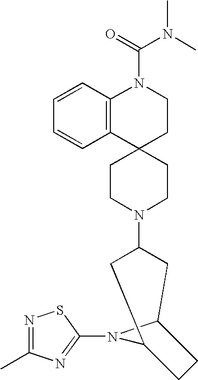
C12(CCN(C3CC4N(C5=NC(C)=NS5)C(C3)CC4)CC1)CCN(C(N(C)C)=O)C1=C2C=CC=C1
